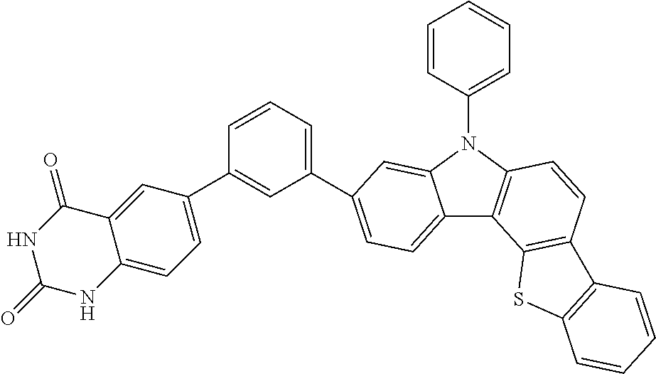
C1=CC=C(C2=CC=C3C4=C(N(C5=CC=CC=C5)C3=C2)C=CC2=C4SC3=C2C=CC=C3)C=C1C1=CC=C2C(=C1)C(=O)NC(=O)N2
